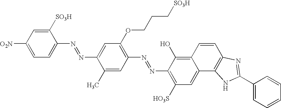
C1=C(N=NC2=CC(OCCC[SO3H])=C(N=NC3=C([HO3S])C=C4C(=C3O)C=CC3=C4NC(C4=CC=CC=C4)=N3)C=C2C)C([SO3H])=CC([O2N])=C1
